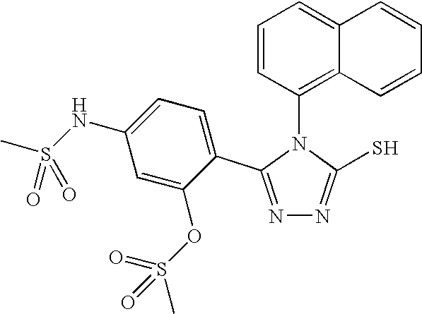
N1=C(C2=CC=C(NS(C)(=O)=O)C=C2OS(=O)(C)=O)N(C2=C3C(=CC=C2)C=CC=C3)C(S)=N1
